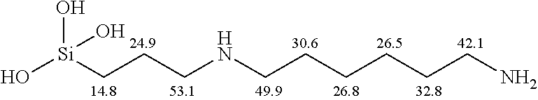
O[Si](CCCNCCCCCCN)(O)O
